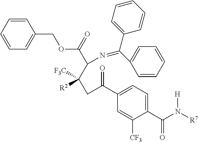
C1=CC=CC=C1COC(C(C([R2])([F3C])CC(C1=CC=C(C(N([R7])[H])=O)C([CF3])=C1)=O)N=C(C1=CC=CC=C1)C1=CC=CC=C1)=O
